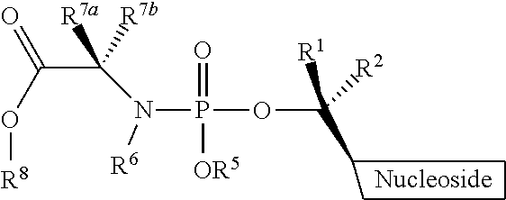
N(P(OC(C)([R1])[R2])(=O)[OR5])(C(C(=O)O[R8])([R7b])[R7a])[R6]
